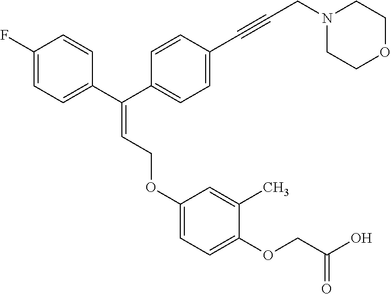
N1(CC#CC2=CC=C(C(C3=CC=C(F)C=C3)=CCOC3=CC=C(OCC(=O)O)C(C)=C3)C=C2)CCOCC1
